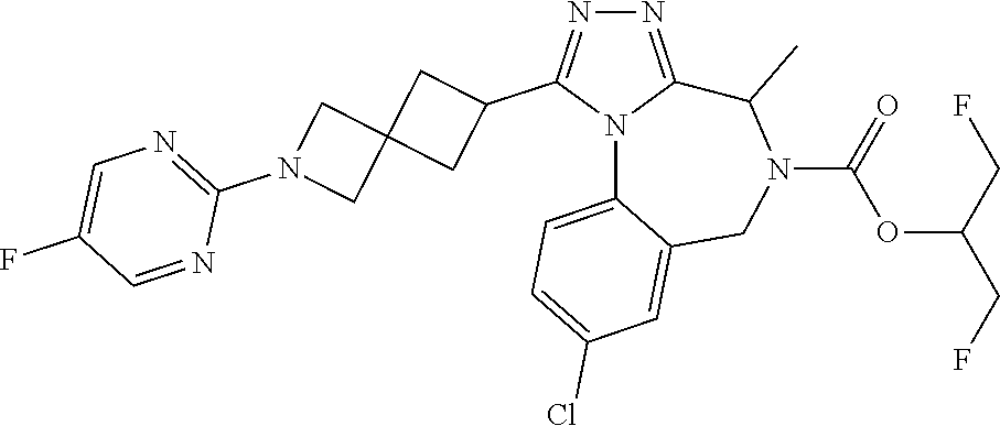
N1=C2N(C(C3CC4(C3)CN(C3=NC=C(F)C=N3)C4)=N1)C1=CC=C(Cl)C=C1CN(C(=O)OC(CF)CF)C2C
